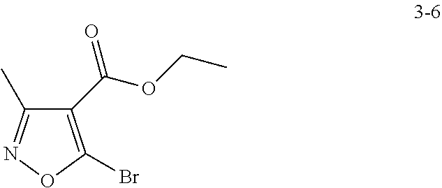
C1(C)=NOC(Br)=C1C(=O)OCC
